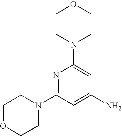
N1=C(N2CCOCC2)C=C(N)C=C1N1CCOCC1
